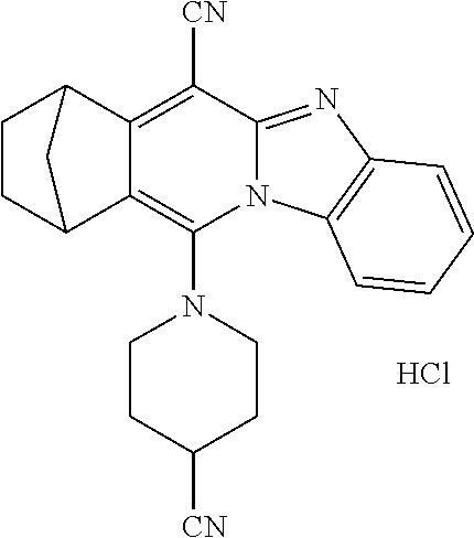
Cl.N1(C2=C3C(=C([CN])C4=NC5=C(N24)C=CC=C5)C2CCC3C2)CCC([CN])CC1
